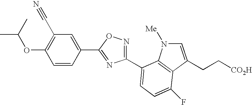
C1=CC(C2=NC(C3=CC=C(F)C4=C3N([Me])C=C4CC[CO2H])=NO2)=CC(C#N)=C1OC(C)C
